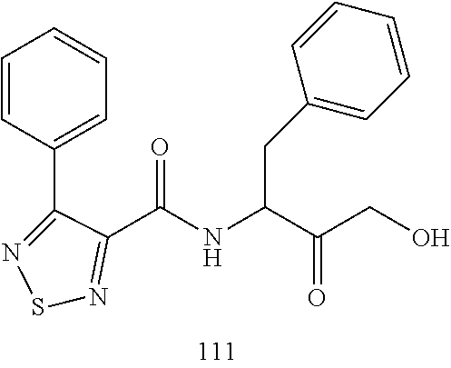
C1=CC(C2=NSN=C2C(NC(C(CO)=O)CC2=CC=CC=C2)=O)=CC=C1
